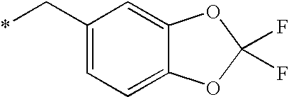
C1(C*)=CC=C2C(=C1)OC(F)(F)O2
